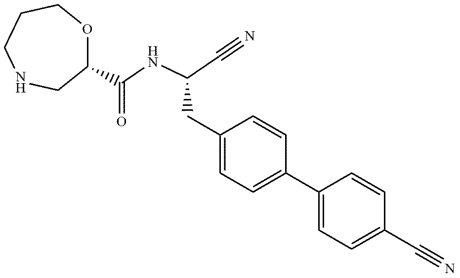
O1C(C(NC(C#N)CC2=CC=C(C3=CC=C(C#N)C=C3)C=C2)=O)C[N       H]CCC1
